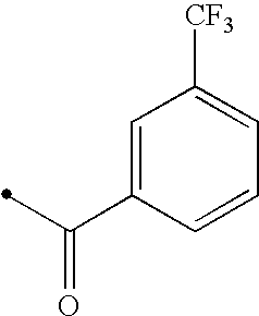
C1=C(C(=O)C)C=CC=C1[CF3]
